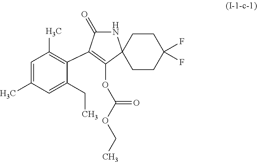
C1=C(C)C=C(CC)C(C2=C(OC(OCC)=O)C3(NC2=O)CCC(F)(F)CC3)=C1C
